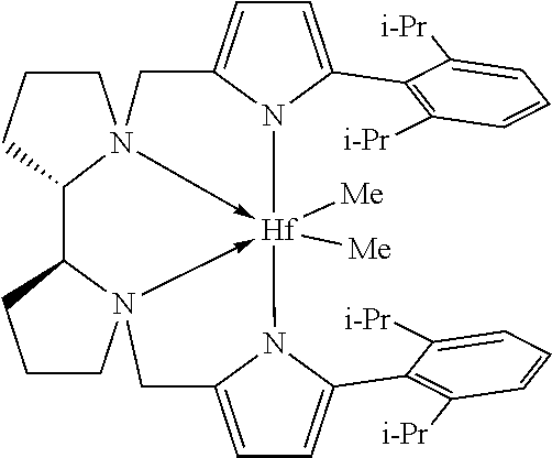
C1=C(C2=C([i-Pr])C=CC=C2[i-Pr])N2C(=C1)CN13->[Hf]24([Me])([Me])-N2(C(CCC2)C1CCC3)CC1=CC=C(C2=C([i-Pr])C=CC=C2[i-Pr])N41
